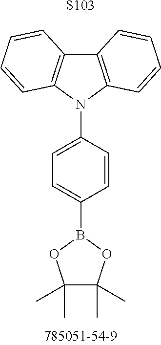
C12=C(N(C3=CC=C(B4OC(C)(C)C(C)(C)O4)C=C3)C3=C1C=CC=C3)C=CC=C2.[S103]
